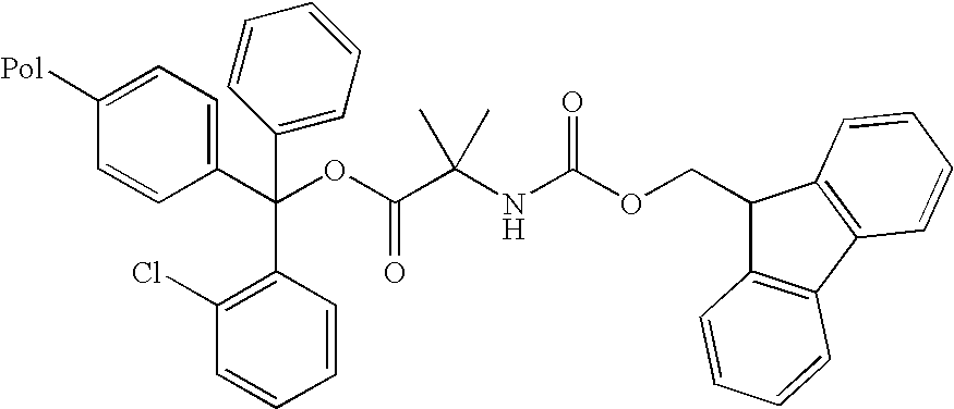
C1([Pol])=CC=C(C(OC(C(NC(OCC2C3=C(C4=C2C=CC=C4)C=CC=C3)=O)(C)C)=O)(C2=CC=CC=C2)C2=C(Cl)C=CC=C2)C=C1
